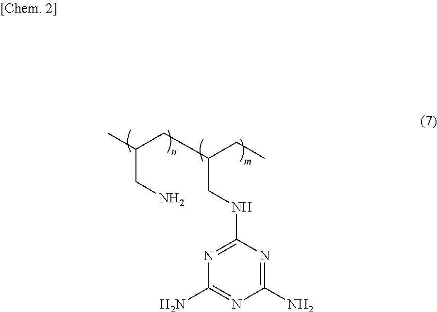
CC(CC(CC)CNC1=NC(N)=NC(N)=N1)CN
